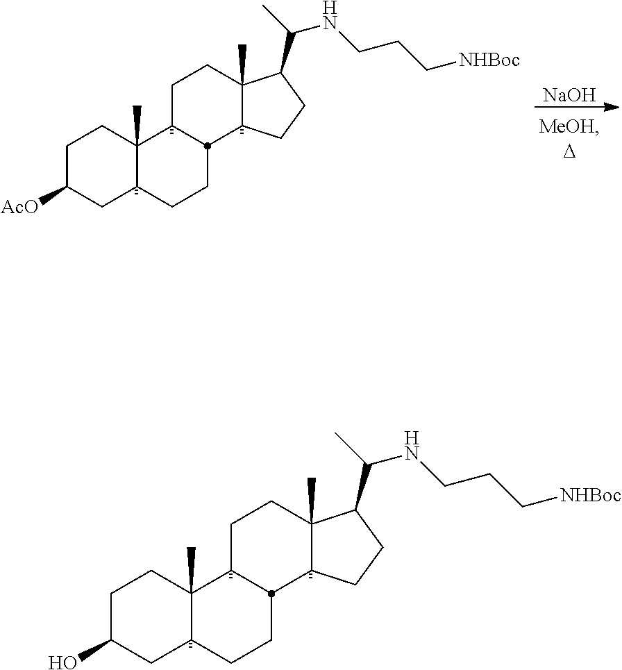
C1C([AcO])CC2C(C)(C1)C1CCC3(C)C(C(NCCC[NHBoc])C)CCC3C1CC2.[NaOH].C1C(O)CC2C(C)(C1)C1CCC3(C)C(C(NCCC[NHBoc])C)CCC3C1CC2
